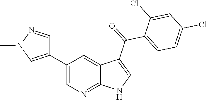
C1(C2=CN(C)N=C2)=CN=C2C(=C1)C(C(=O)C1=CC=C(Cl)C=C1Cl)=CN2
